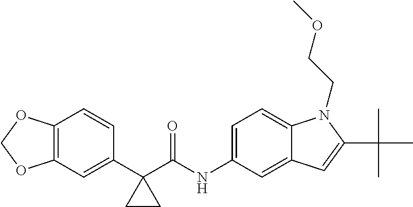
C1(C2(C(NC3=CC=C4C(=C3)C=C(C(C)(C)C)N4CCOC)=O)CC2)=CC2=C(C=C1)OCO2
